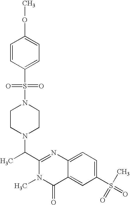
C1(C(N2CCN(S(=O)(=O)C3=CC=C(OC)C=C3)CC2)C)=NC2=CC=C(S(=O)(C)=O)C=C2C(=O)N1C
